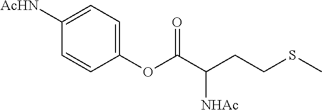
C1(OC(C(CCSC)[NHAc])=O)=CC=C([AcHN])C=C1
